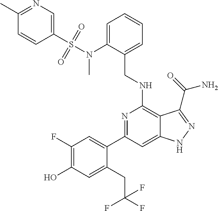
C1(C2=CC(F)=C(O)C=C2CC(F)(F)F)=NC(NCC2=CC=CC=C2N(S(=O)(=O)C2=CN=C(C)C=C2)C)=C2C(=C1)NN=C2C(N)=O
